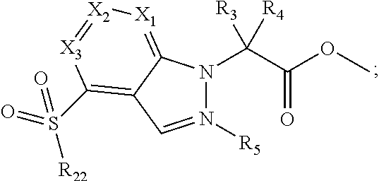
N1([R5])=CC2=C(S([R22])(=O)=O)[X3]=[X2][X1]=C2N1C(C(OC)=O)([R4])[R3]
